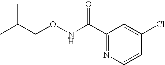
C1(C(NOCC(C)C)=O)=NC=CC(Cl)=C1
